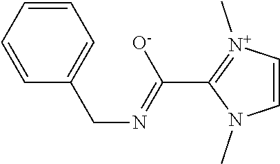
C1=CN(C)C(C(=NCC2=CC=CC=C2)[O-])=[N+]1C
